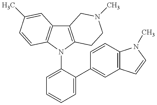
C12=C(N(C3=CC=CC=C3C3=CC4=C(C=C3)N(C)C=C4)C3=C1C=C(C)C=C3)CCN(C)C2
